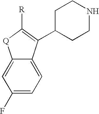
C1(F)=CC=C2C(=C1)[Q]C([R])=C2C1CCNCC1
